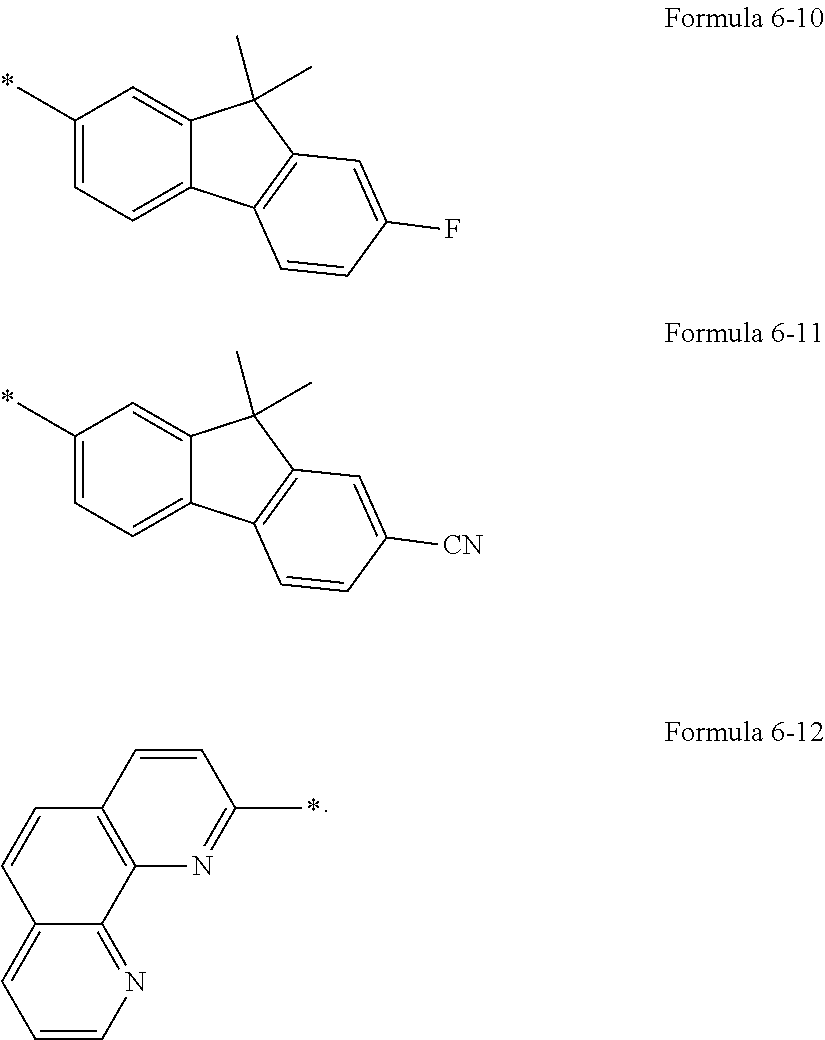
C1(C)=CC=C2C(=C1)C(C)(C)C1=C2C=CC(F)=C1.C1(C)=CC=C2C(=C1)C(C)(C)C1=C2C=CC([CN])=C1.C1=CC2=C(N=C1C)C1=NC=CC=C1C=C2
